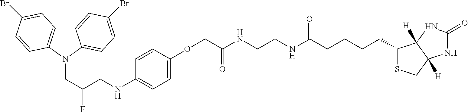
C12=CC(Br)=CC=C1N(CC(CNC1=CC=C(OCC(NCCNC(CCCCC3SCC4([H])C3([H])NC(=O)N4)=O)=O)C=C1)F)C1=C2C=C(Br)C=C1
